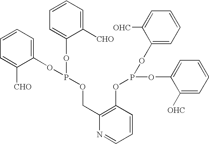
C1=CC=C(OP(OC2=CC=CC=C2[CHO])OCC2=C(OP(OC3=CC=CC=C3[OHC])OC3=CC=CC=C3[OHC])C=CC=N2)C([CHO])=C1
